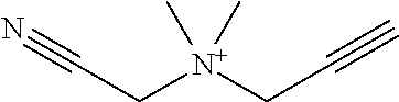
C(C[N+](CC#C)(C)C)#N
